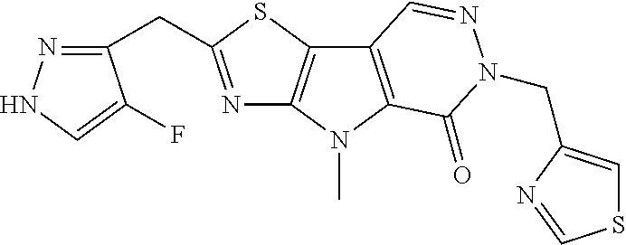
N1=C(CC2=NNC=C2F)SC2=C1N(C)C1=C2C=NN(CC2=CSC=N2)C1=O
